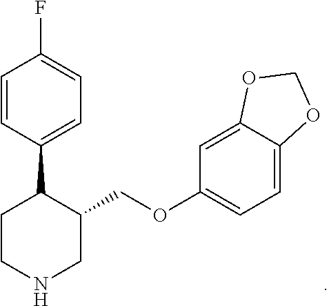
C1=CC(C2CCNCC2COC2=CC=C3C(=C2)OCO3)=CC=C1F
